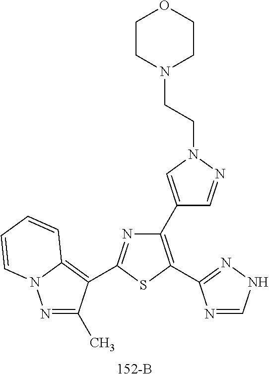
C1(C2=CN(CCN3CCOCC3)N=C2)=C(C2=NNC=N2)SC(C2=C3N(N=C2C)C=CC=C3)=N1
